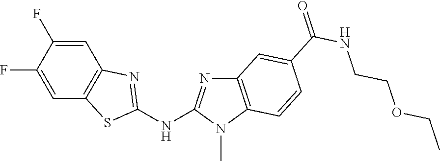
FC1=CC2=C(C=C1F)N=C(NC1=NC3=C(N1C)C=CC(C(NCCOCC)=O)=C3)S2
